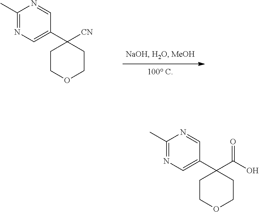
C1(C)=NC=C(C2([CN])CCOCC2)C=N1.C1(C)=NC=C(C2(C(=O)O)CCOCC2)C=N1
